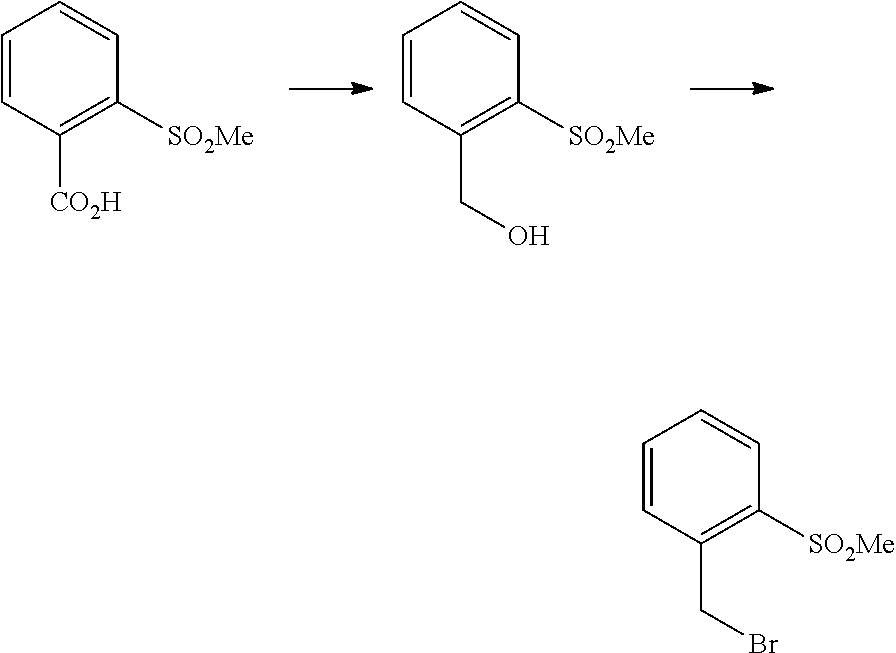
C1=CC([CO2H])=C([SO2Me])C=C1.C1=CC(CO)=C([SO2Me])C=C1.C1=CC(CBr)=C([SO2Me])C=C1
